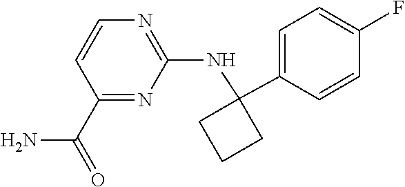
C1=CN=C(NC2(C3=CC=C(F)C=C3)CCC2)N=C1C(=O)N
